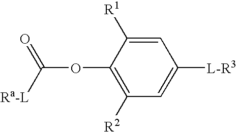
C1=C([R1])C(OC(=O)[Ra-L])=C([R2])C=C1[L-R3]
